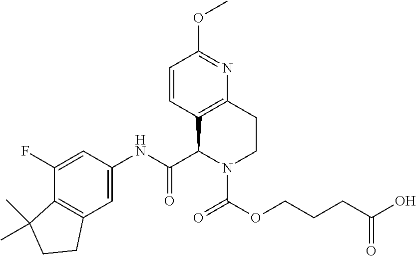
C1(F)=CC(NC(=O)C2C3=C(N=C(OC)C=C3)CCN2C(OCCCC(O)=O)=O)=CC2=C1C(C)(C)CC2
